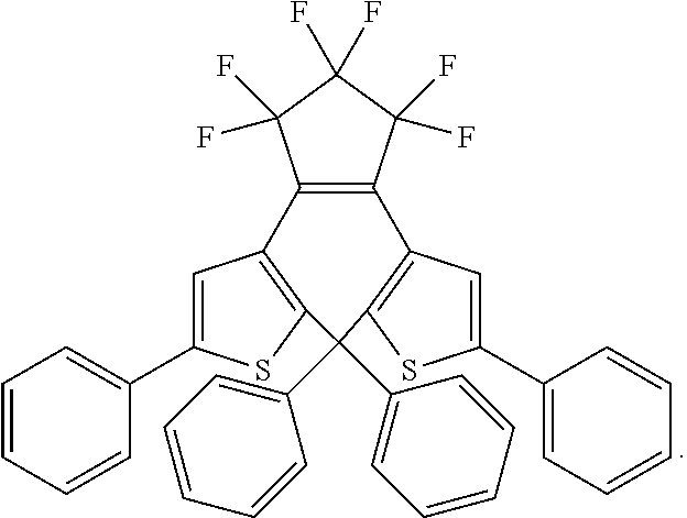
C1(F)(F)C(F)(F)C(F)(F)C2=C1C1=C(SC(C3=CC=CC=C3)=C1)C(C1=CC=CC=C1)(C1=CC=CC=C1)C1=C2C=C(C2=CC=CC=C2)S1
